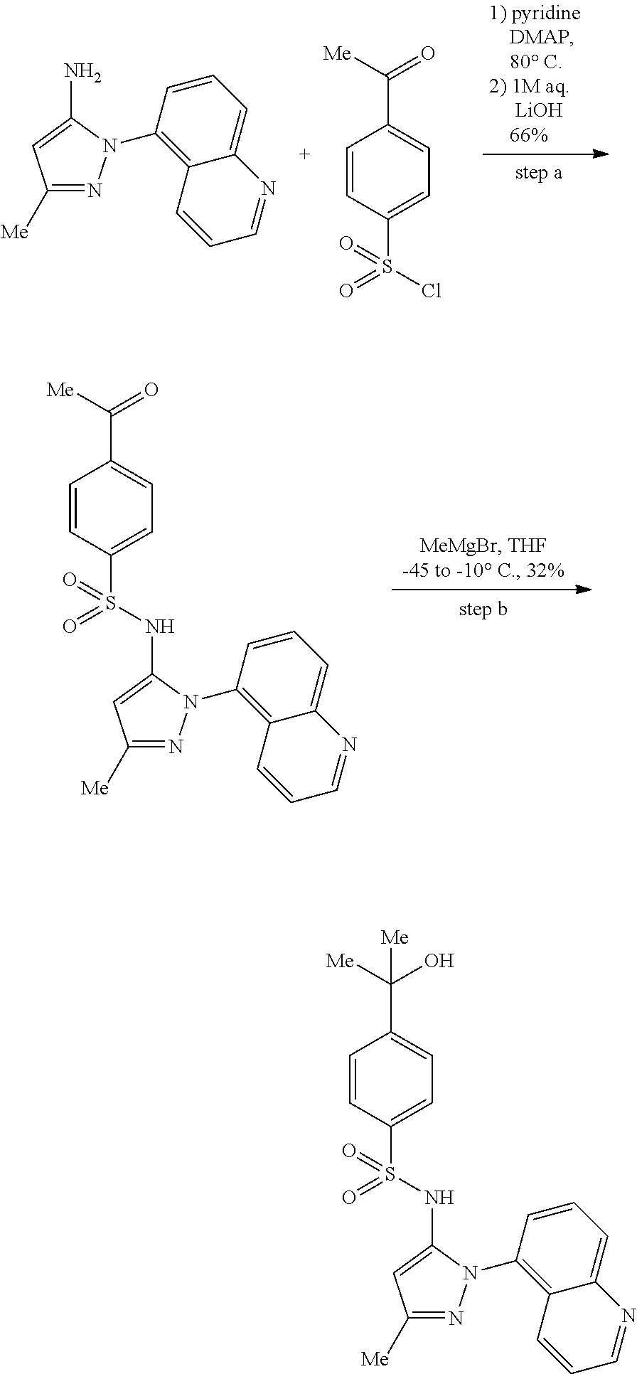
C1([Me])=NN(C2=C3C(=CC=C2)N=CC=C3)C(N)=C1.C1=CC(S(Cl)(=O)=O)=CC=C1C(=O)[Me].C1=CC(S(=O)(=O)NC2=CC([Me])=NN2C2=C3C(=CC=C2)N=CC=C3)=CC=C1C(=O)[Me].C1=CC(S(=O)(=O)NC2=CC([Me])=NN2C2=C3C(=CC=C2)N=CC=C3)=CC=C1C(O)([Me])[Me]
